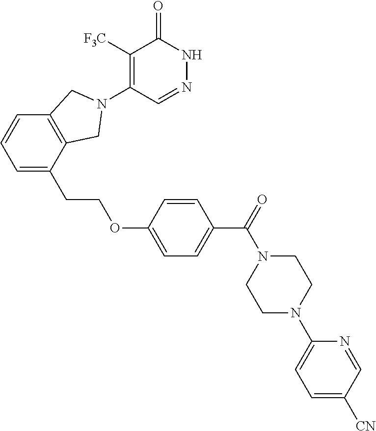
C1([F3C])=C(N2CC3=C(C=CC=C3CCOC3=CC=C(C(=O)N4CCN(C5=CC=C([CN])C=N5)CC4)C=C3)C2)C=NNC1=O
